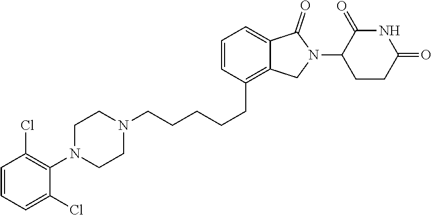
C(CCCCC1=C2C(=CC=C1)C(=O)N(C1CCC(=O)NC1=O)C2)N1CCN(C2=C(Cl)C=CC=C2Cl)CC1
